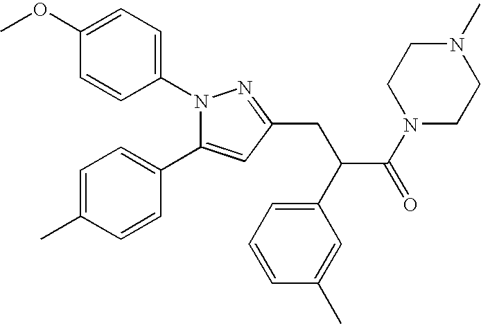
N1(C2=CC=C(OC)C=C2)C(C2=CC=C(C)C=C2)=CC(CC(C(N2CCN(C)CC2)=O)C2=CC=CC(C)=C2)=N1
